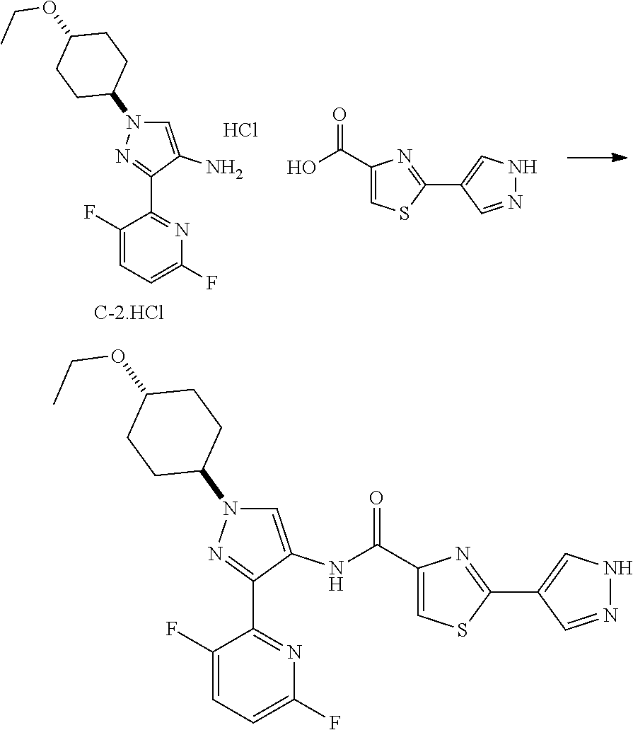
C1(F)=CC=C(F)N=C1C1=NN(C2CCC(OCC)CC2)C=C1NC(C1=CSC(C2=CNN=C2)=N1)=O.OC(C1=CSC(C2=CNN=C2)=N1)=O.C1(F)=CC=C(F)N=C1C1=NN(C2CCC(OCC)CC2)C=C1N.Cl
